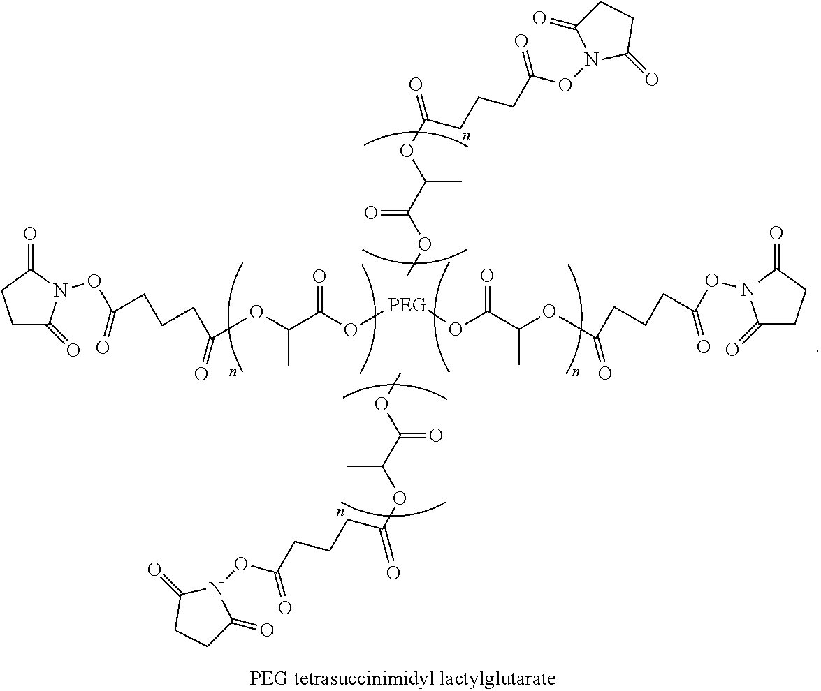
O=C1CCC(=O)N1OC(=O)CCCC(=O)OC(C)C(=O)OC.O=C1CCC(=O)N1OC(=O)CCCC(=O)OC(C)C(=O)OC.C1C(=O)N(OC(=O)CCCC(=O)OC(C)C(=O)O[PEG]OC(C(OC(CCCC(ON2C(=O)CCC2=O)=O)=O)C)=O)C(=O)C1
